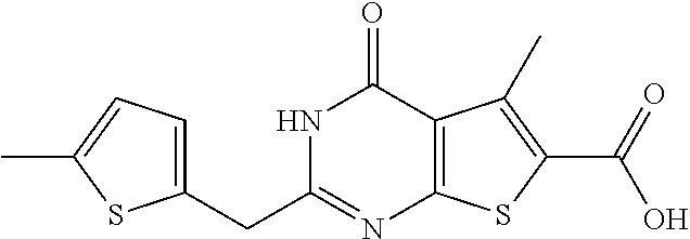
C1(CC2=NC3=C(C(=O)N2)C(C)=C(C(=O)O)S3)=CC=C(C)S1
